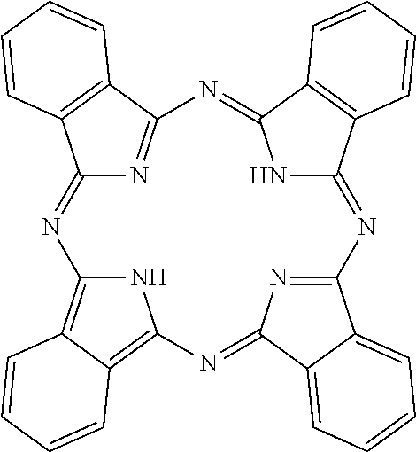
C12=NC3=C4C(=C(N3)N=C3N=C(C5=CC=CC=C53)N=C3NC(=NC(=N1)C1=C2C=CC=C1)C1=C3C=CC=C1)C=CC=C4
